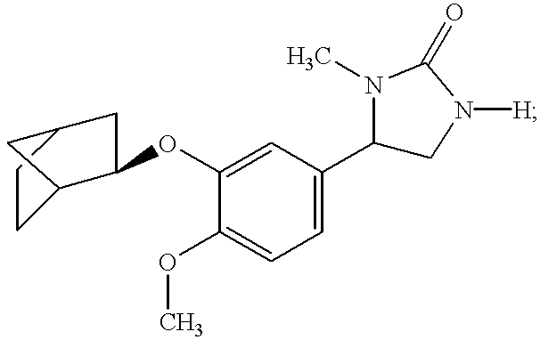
C1CC2C(OC3=CC(C4CN([H])C(=O)N4C)=CC=C3OC)CC1C2
